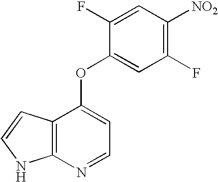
O(C1=CC=NC2=C1C=CN2)C1=CC(F)=C([NO2])C=C1F
